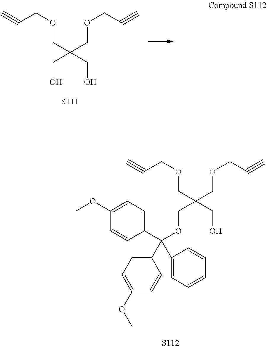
O(CC(COCC#C)(CO)CO)CC#C.[S111].O(CC(COCC#C)(COC(C1=CC=C(OC)C=C1)(C1=CC=C(OC)C=C1)C1=CC=CC=C1)CO)CC#C.[S112]
